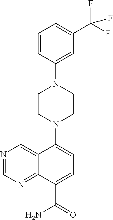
C1=CC(N2CCN(C3=CC=C(C(=O)N)C4=NC=NC=C43)CC2)=CC(C(F)(F)F)=C1
